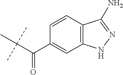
C(C(C1=CC2=C(C=C1)C(N)=NN2)=O)(C)(C)C
